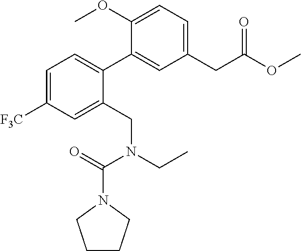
C1=C([F3C])C=C(CN(CC)C(=O)N2CCCC2)C(C2=CC(CC(OC)=O)=CC=C2OC)=C1
